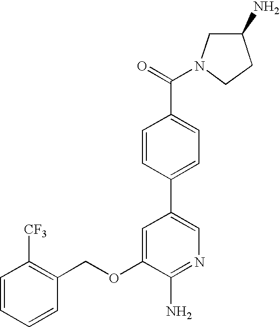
C1=CC=CC(COC2=CC(C3=CC=C(C(=O)N4CC(N)CC4)C=C3)=CN=C2N)=C1[CF3]
